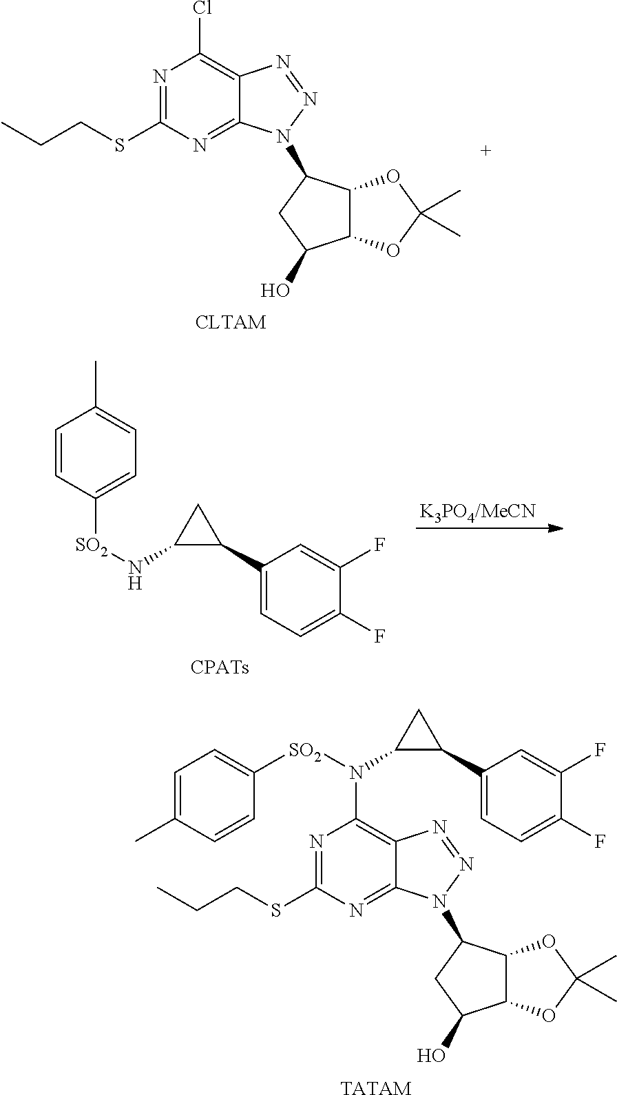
N1=C(SCCC)N=C2C(=C1N([SO2]C1=CC=C(C)C=C1)C1C(C3=CC=C(F)C(F)=C3)C1)N=NN2C1C2C(C(O)C1)OC(C)(C)O2.[TATAM].N1=C(SCCC)N=C2C(=C1Cl)N=NN2C1C2C(C(O)C1)OC(C)(C)O2.C1=CC([SO2]NC2C(C3=CC=C(F)C(F)=C3)C2)=CC=C1C
